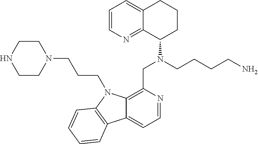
C1=CN=C2C(=C1)CCCC2N(CC1=C2C(=CC=N1)C1=C(N2CCCN2CCNCC2)C=CC=C1)CCCCN
